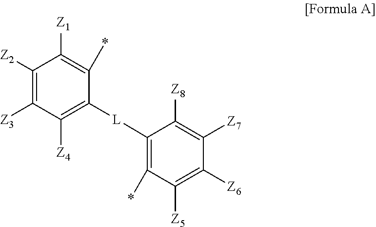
C1([Z2])=C([Z3])C([Z4])=C([L]C2=C(*)C([Z5])=C([Z6])C([Z7])=C2[Z8])C(*)=C1[Z1]
